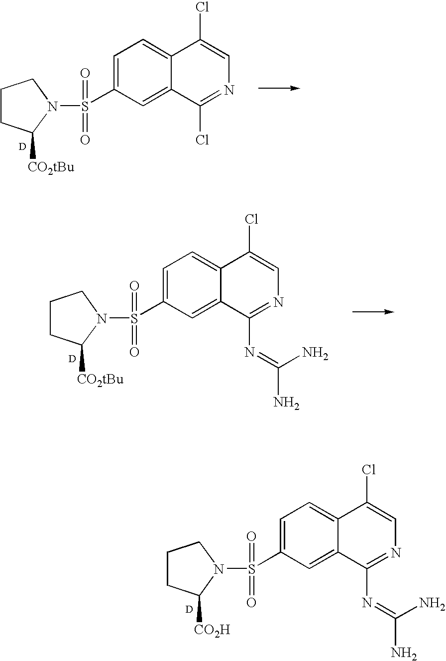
C1CC([CO2tBu])N(S(=O)(=O)C2=CC=C3C(=C2)C(Cl)=NC=C3Cl)C1.[D].C1CC([CO2tBu])N(S(=O)(=O)C2=CC=C3C(=C2)C(N=C(N)N)=NC=C3Cl)C1.[D].C1CC([CO2H])N(S(=O)(=O)C2=CC=C3C(=C2)C(N=C(N)N)=NC=C3Cl)C1.[D]
